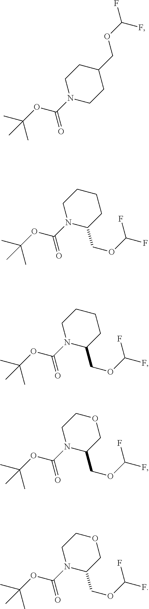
C1CC(COC(F)F)CCN1C(OC(C)(C)C)=O.C1(COC(F)F)CCCCN1C(OC(C)(C)C)=O.C1(COC(F)F)CCCCN1C(OC(C)(C)C)=O.C1(COC(F)F)COCCN1C(OC(C)(C)C)=O.C1(COC(F)F)COCCN1C(OC(C)(C)C)=O
